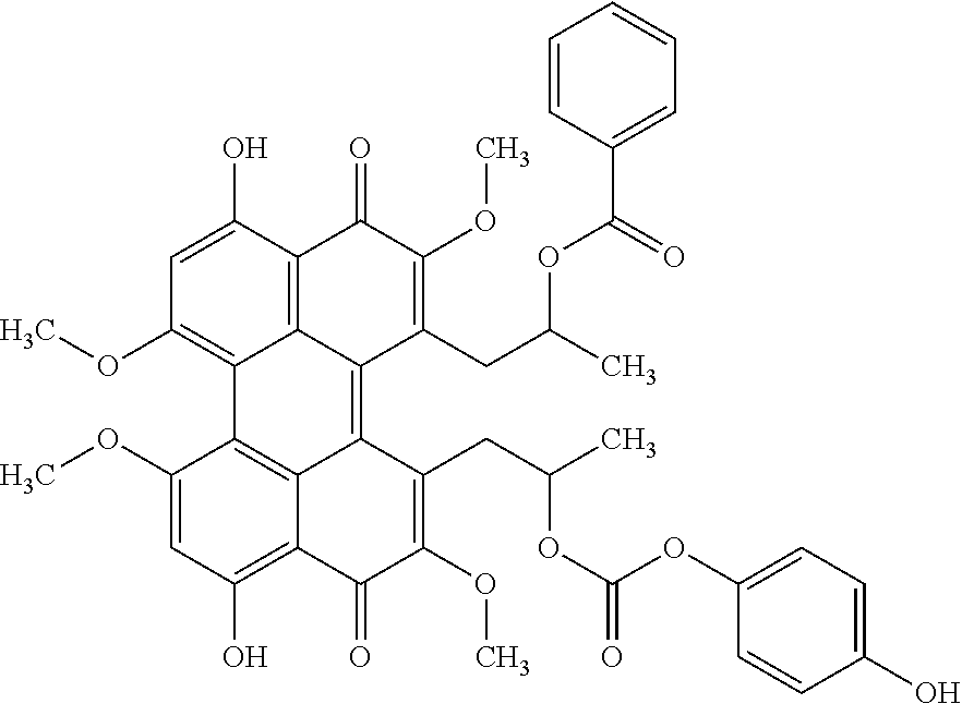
C1=CC(C(=O)OC(CC2=C(OC)C(=O)C3=C4C2=C2C5=C(C4=C(OC)C=C3O)C(OC)=CC(O)=C5C(=O)C(OC)=C2CC(C)OC(OC2=CC=C(O)C=C2)=O)C)=CC=C1
